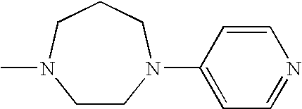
C1CN(C2=CC=NC=C2)CCCN1C
